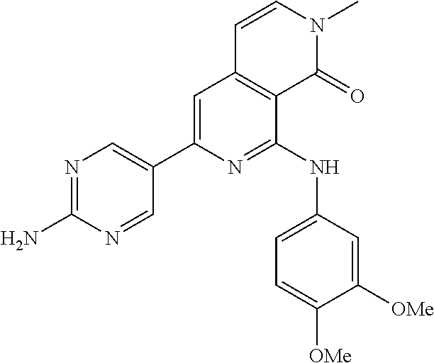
C1(C2=CC3=C(C(NC4=CC=C([OMe])C([OMe])=C4)=N2)C(=O)N(C)C=C3)=CN=C(N)N=C1
